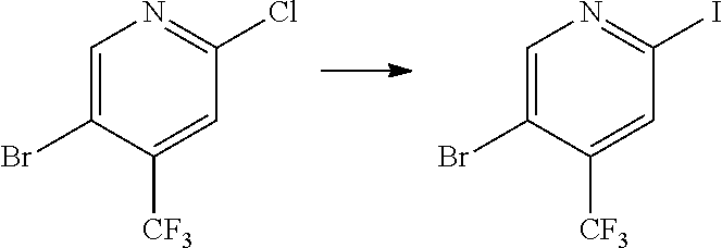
C1=C(Br)C([CF3])=CC(Cl)=N1.C1=C(Br)C([CF3])=CC(I)=N1
